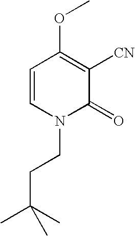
C1=CN(CCC(C)(C)C)C(=O)C([CN])=C1OC
